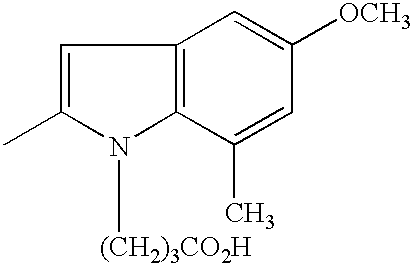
C1=C(C)N([(CH2)3CO2H])C2=C1C=C([OCH3])C=C2C
